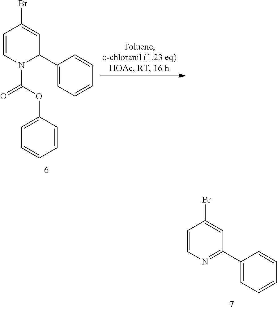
C1(C2C=C(Br)C=CN2C(OC2=CC=CC=C2)=O)=CC=CC=C1.C1=CN=C(C2=CC=CC=C2)C=C1Br
